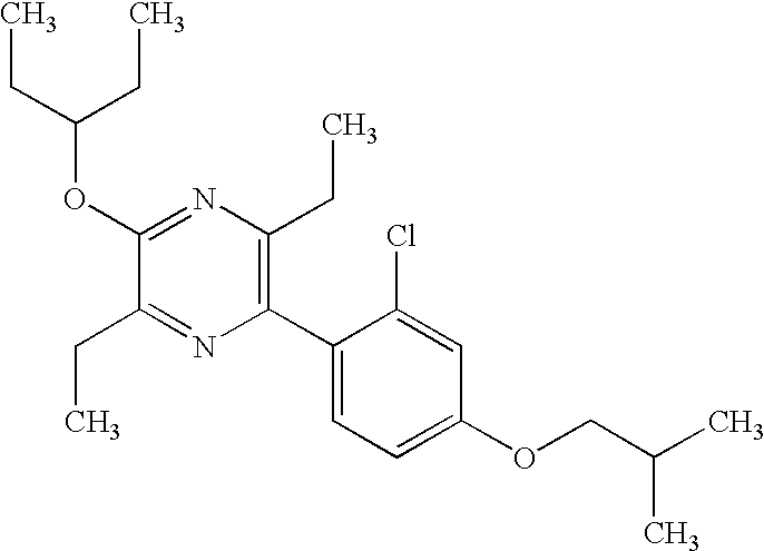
C1(OC(CC)CC)=NC(CC)=C(C2=CC=C(OCC(C)C)C=C2Cl)N=C1CC
